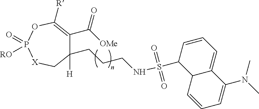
C1([R])=C(C([OMe])=O)C([H])(CCCNS(=O)(=O)C2C3C(=CC=C2)C(N(C)C)=CC=C3)C[X]P(=O)([RO])O1
